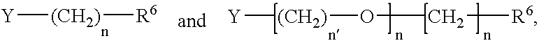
[Y][(CH2)][R6].[Y][(CH2)]OC[R6]
